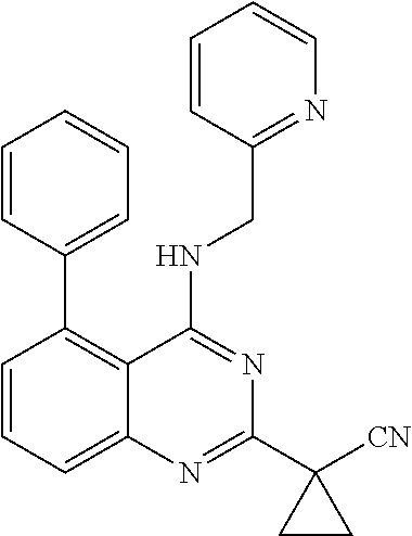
C1=CC(C2=C3C(=CC=C2)N=C(C2([CN])CC2)N=C3NCC2=NC=CC=C2)=CC=C1
